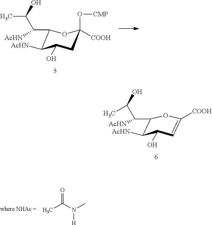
C1(C(C(C)O)[AcHN])C([AcHN])C(O)CC(O[CMP])([COOH])O1.C1(C(C(C)O)[AcHN])C([AcHN])C(O)C=C([COOH])O1.CC(N(C)[H])=O
